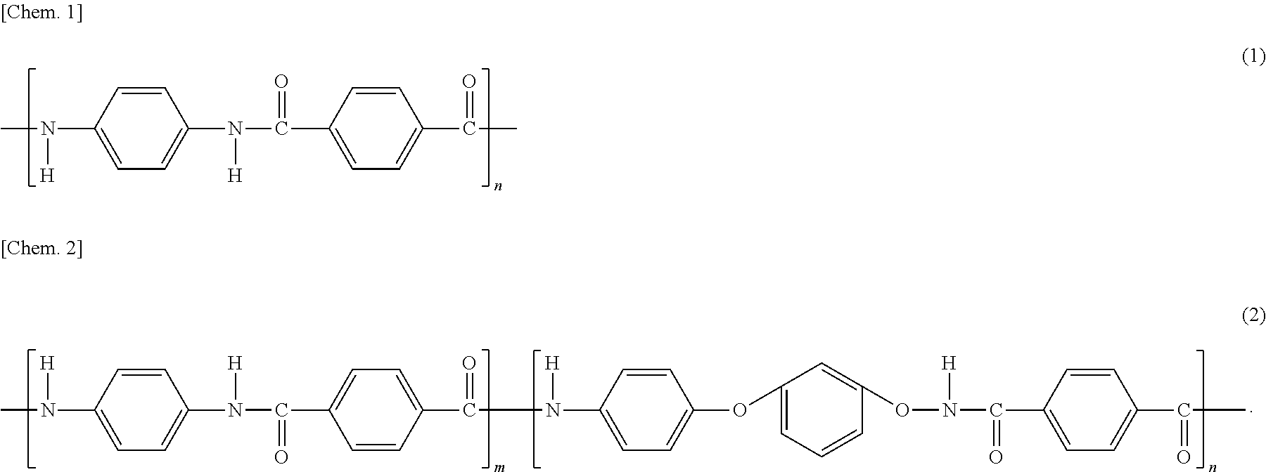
C1=C(N(C)[H])C=CC(N(C(C2=CC=C(C(C)=O)C=C2)=O)[H])=C1.CN(C1=CC=C(N(C(C2=CC=C(C(=O)N(C3=CC=C(OC4=CC=CC(ON(C(C5=CC=C(C(C)=O)C=C5)=O)[H])=C4)C=C3)[H])C=C2)=O)[H])C=C1)[H]
